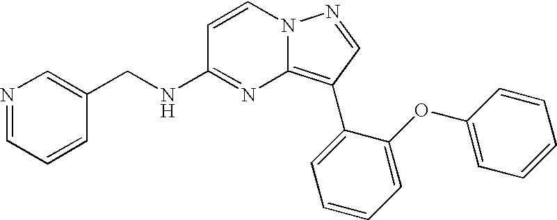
C1(CNC2=NC3=C(C4=CC=CC=C4OC4=CC=CC=C4)C=NN3C=C2)=CN=CC=C1
